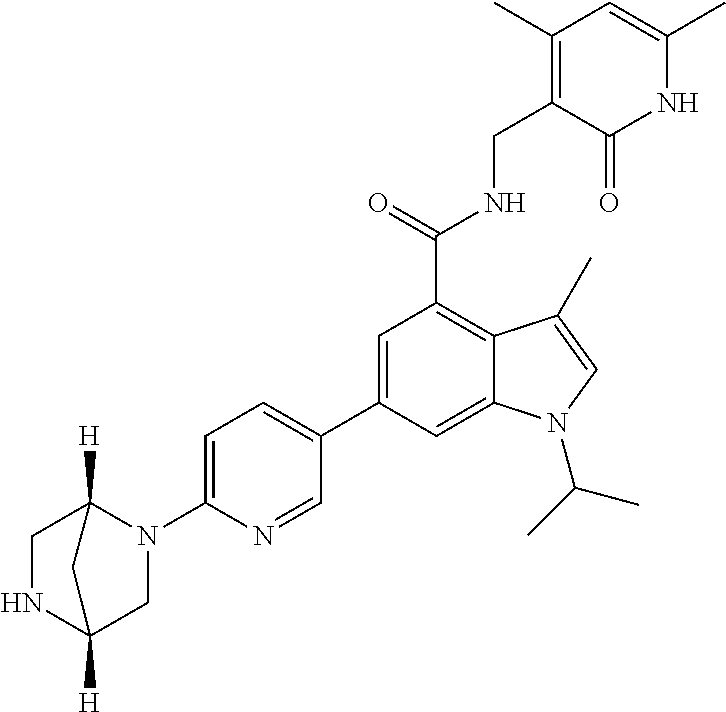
C1(C2=CC=C(N3C4([H])CNC([H])(C3)C4)N=C2)=CC(C(=O)NCC2=C(C)C=C(C)NC2=O)=C2C(=C1)N(C(C)C)C=C2C
